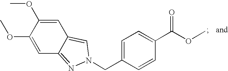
C1(OC)=CC2=NN(CC3=CC=C(C(=O)OC)C=C3)C=C2C=C1OC
